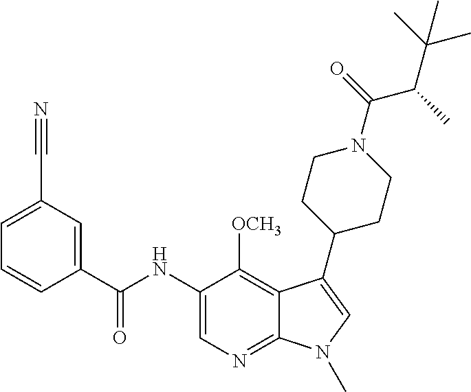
C1=C(C#N)C=C(C(NC2=CN=C3C(=C2[OCH3])C(C2CCN(C(=O)C(C)C(C)(C)C)CC2)=CN3C)=O)C=C1
